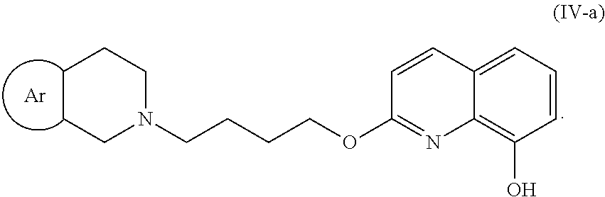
C1CCN(CCCCOC2=NC3=C(O)C=CC=C3C=C2)CC1.[Ar]
